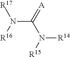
N(C(N([R14])[R15])=[A])([R17])[R16]
